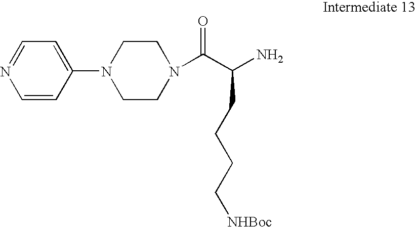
C1=CC(N2CCN(C(C(CCCC[NHBoc])N)=O)CC2)=CC=N1
